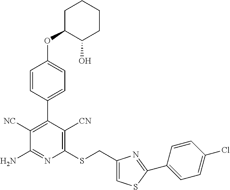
C1(C2=C([NC])C(N)=NC(SCC3=CSC(C4=CC=C(Cl)C=C4)=N3)=C2[CN])=CC=C(OC2C(O)CCCC2)C=C1
